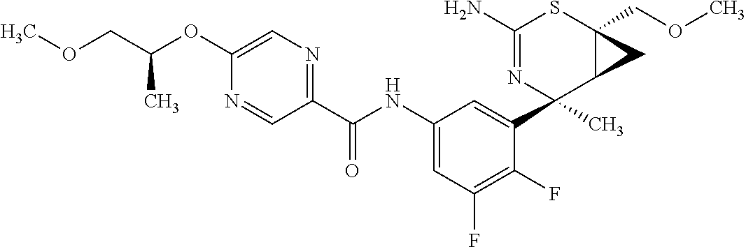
C1(N)=NC(C2=CC(NC(C3=NC=C(OC(COC)C)N=C3)=O)=CC(F)=C2F)(C)C2C(COC)(S1)C2
